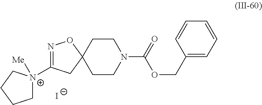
C1CC2(CCN1C(OCC1=CC=CC=C1)=O)ON=C([N+]1([Me])CCCC1)C2.[I-]
